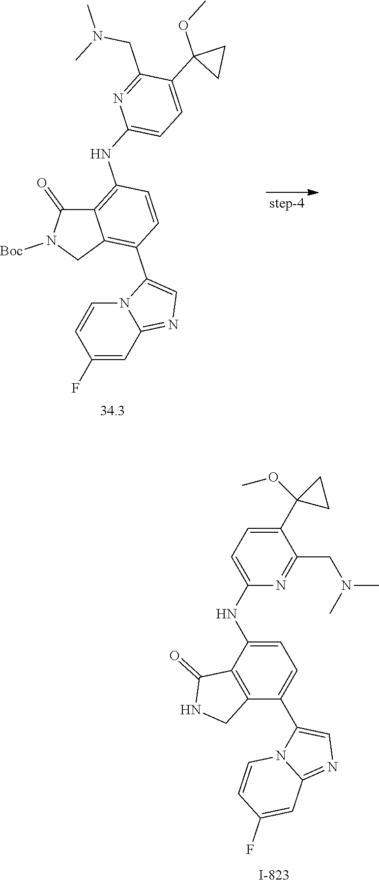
C1(C2=CN=C3C=C(F)C=CN32)=C2C(=C(NC3=CC=C(C4(OC)CC4)C(CN(C)C)=N3)C=C1)C(=O)N([Boc])C2.C1(C2=CN=C3C=C(F)C=CN32)=CC=C(NC2=CC=C(C3(OC)CC3)C(CN(C)C)=N2)C2=C1CNC2=O
